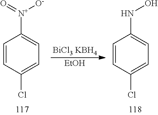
C1=CC(Cl)=CC=C1[N+](=O)[O-].[BiCl3 KBH4].[EtOH].C1=CC(Cl)=CC=C1NO
